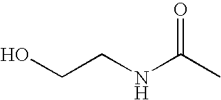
C(NC(C)=O)CO
